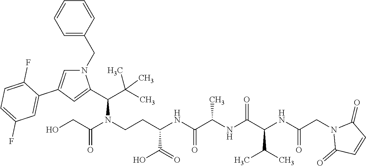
N1(CC2=CC=CC=C2)C=C(C2=CC(F)=CC=C2F)C=C1C(C(C)(C)C)N(CCC(NC(C(NC(C(NC(CN1C(=O)C=CC1=O)=O)C(C)C)=O)C)=O)C(=O)O)C(CO)=O
